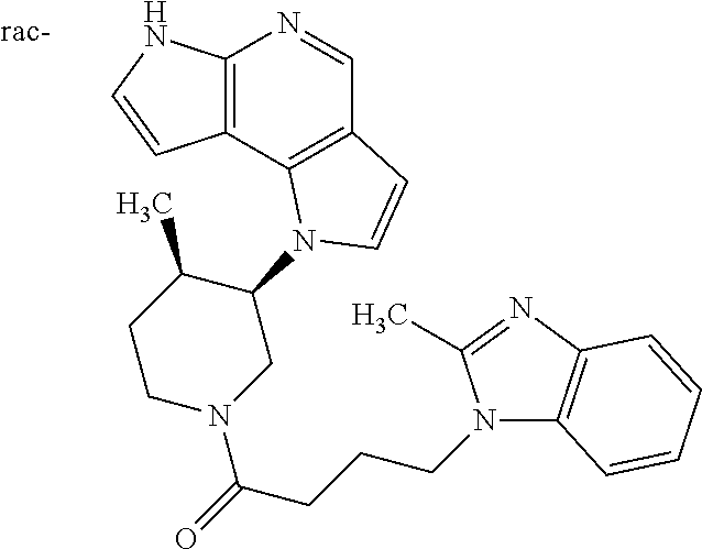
C12=C(C3=C(C=N1)C=CN3C1C(C)CCN(C(=O)CCCN3C4=C(N=C3C)C=CC=C4)C1)C=CN2
